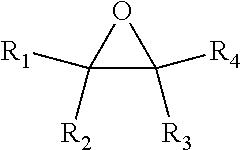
[R2]C1([R1])C([R3])([R4])O1
